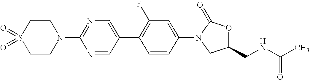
C1CN(C2=NC=C(C3=C(F)C=C(N4C(=O)OC(CNC(=O)C)C4)C=C3)C=N2)CCS1(=O)=O
